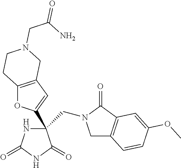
C1C2=C(C(=O)N1CC1(C3=CC4=C(O3)CCN(CC(N)=O)C4)NC(=O)NC1=O)C=C(OC)C=C2
